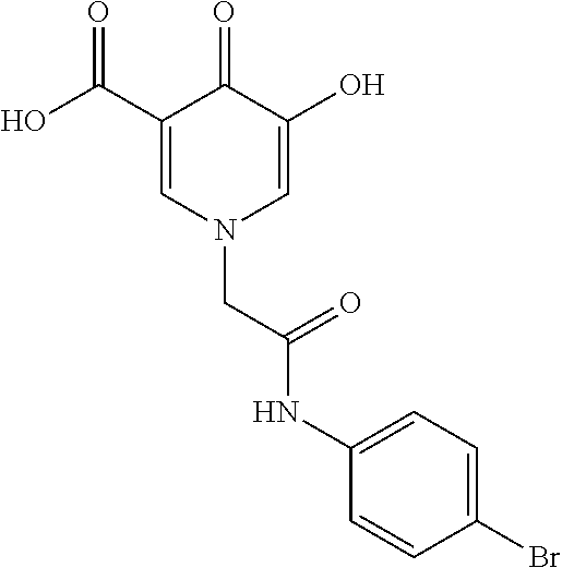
C1(C(O)=O)=CN(CC(NC2=CC=C(Br)C=C2)=O)C=C(O)C1=O
